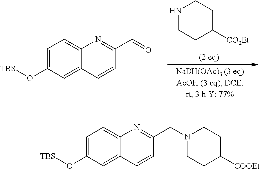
C1=C(O[TBS])C=C2C(=C1)N=C(C=O)C=C2.N1CCC([CO2Et])CC1.C1=C(O[TBS])C=C2C(=C1)N=C(CN1CCC([COOEt])CC1)C=C2
